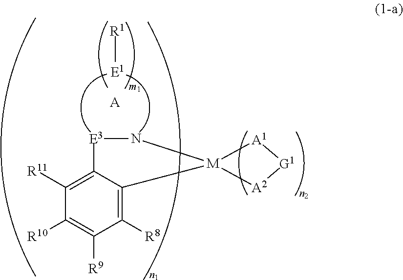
C1([R8])=C2C(=C([R11])C([R10])=C1[R9])[E3]N[M]21[A1][G1][A2]1.[A].[R1][E1]
